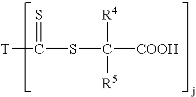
[T]C(SC([COOH])([R4])[R5])=S
